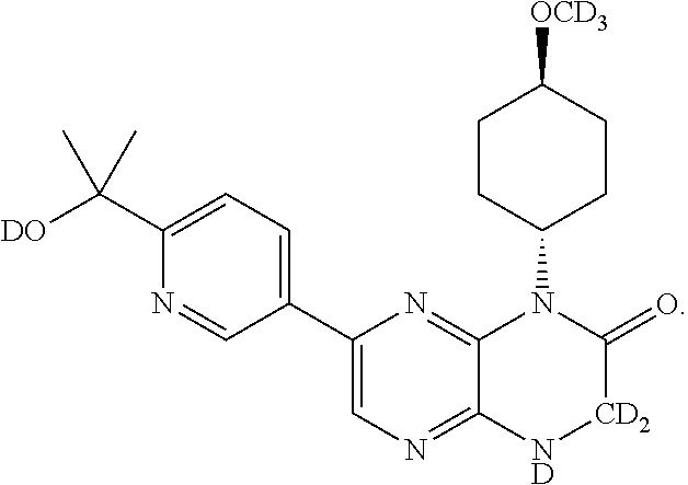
C1CC(N2C3=NC(C4=CC=C(C([DO])(C)C)N=C4)=CN=C3[ND][CD2]C2=O)CCC1[OCD3]
